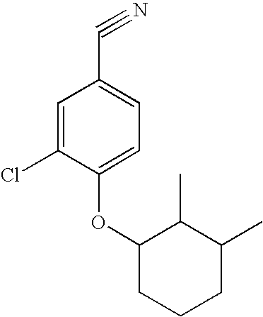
C1=C(Cl)C(OC2CCCC(C)C2C)=CC=C1C#N
